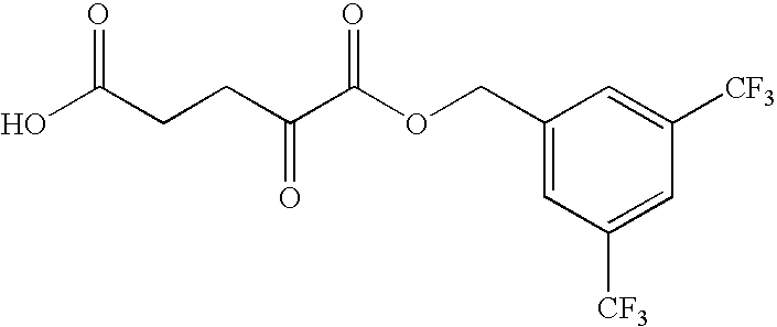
OC(CCC(C(OCC1=CC([CF3])=CC([CF3])=C1)=O)=O)=O
